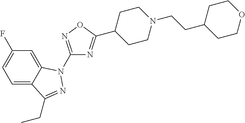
C1=C2C(=CC=C1F)C(CC)=NN2C1=NOC(C2CCN(CCC3CCOCC3)CC2)=N1
